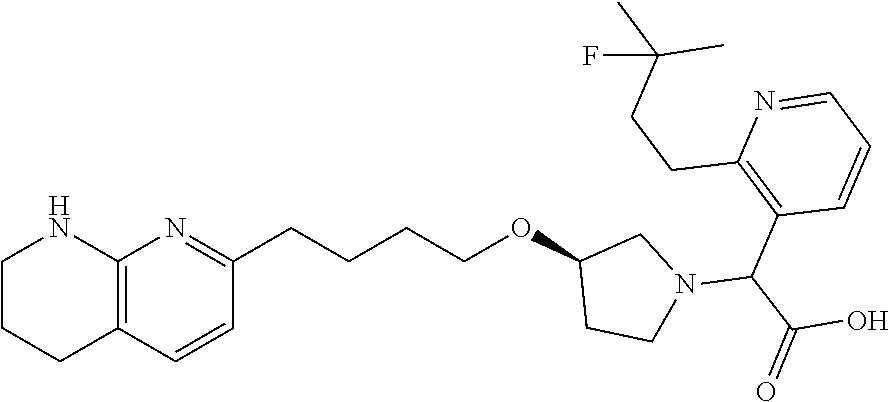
C12=C(C=CC(CCCCOC3CCN(C(C(=O)O)C4=C(CCC(C)(F)C)N=CC=C4)C3)=N1)CCCN2
